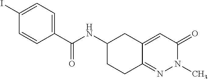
C1(I)=CC=C(C(NC2CCC3=NN(C)C(=O)C=C3C2)=O)C=C1
